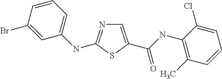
C1=C(C(NC2=C(C)C=CC=C2Cl)=O)SC(NC2=CC=CC(Br)=C2)=N1
